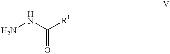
NNC([R1])=O
